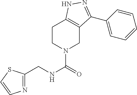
N1=C(CNC(=O)N2CCC3=C(C2)C(C2=CC=CC=C2)=NN3)SC=C1
